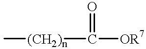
[(CH2)n](C([OR7])=O)C
